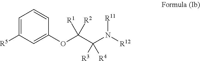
C1([R5])=CC=CC(OC(C(N([R12])[R11])([R3])[R4])([R1])[R2])=C1
